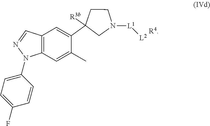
C1=C(N2C3=C(C=N2)C=C(C2([R3b])CN([L1][L2])CC2)C(C)=C3)C=CC(F)=C1.[R4]
